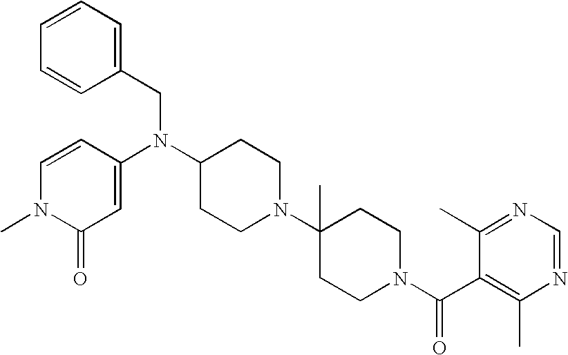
C1=CC(N(CC2=CC=CC=C2)C2CCN(C3(C)CCN(C(=O)C4=C(C)N=CN=C4C)CC3)CC2)=CC(=O)N1C
